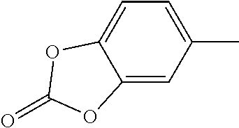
C1(C)=CC=C2C(=C1)OC(=O)O2
